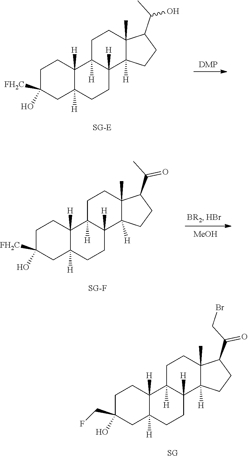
C1C(O)(CF)CC2([H])C([H])(C1)C1([H])C([H])(CC2)C2([H])C(C)(CC1)C(C(CBr)=O)CC2.[SG].C1C(O)([FH2C])CC2([H])C([H])(C1)C1([H])C([H])(CC2)C2([H])C(C)(CC1)C(C(C)O)CC2.[SG-E].[DMP].C1C(O)([FH2C])CC2([H])C([H])(C1)C1([H])C([H])(CC2)C2([H])C(C)(CC1)C(C(C)=O)CC2.[SG-F].[MeOH]
